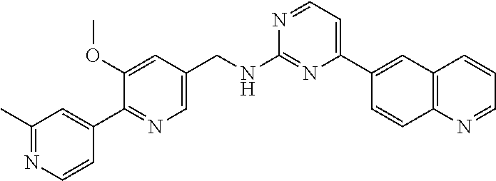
N1=CC=C(C2=CC3=C(C=C2)N=CC=C3)N=C1NCC1=CN=C(C2=CC(C)=NC=C2)C(OC)=C1
